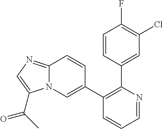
C1=CC(C2=C(C3=CN4C(=NC=C4C(C)=O)C=C3)C=CC=N2)=CC(Cl)=C1F
